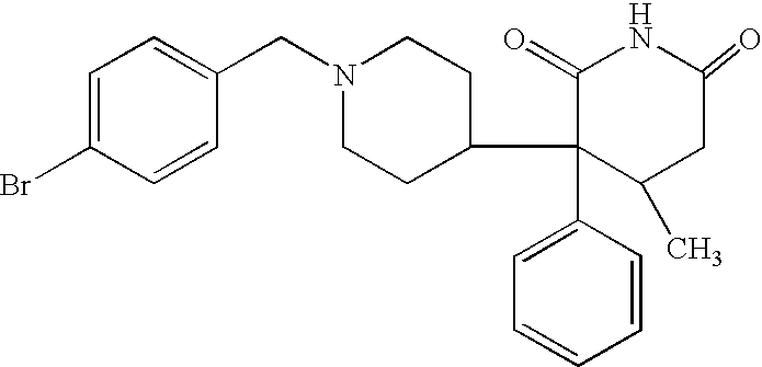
C1=C(Br)C=CC(CN2CCC(C3(C4=CC=CC=C4)C(=O)NC(=O)CC3C)CC2)=C1
